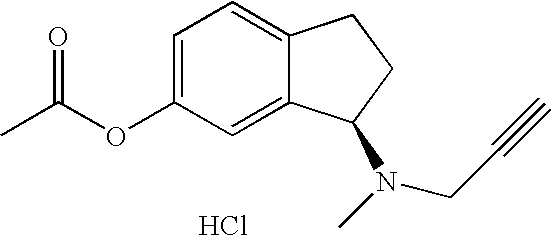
Cl.C1=C2C(=CC=C1OC(=O)C)CCC2N(C)CC#C
